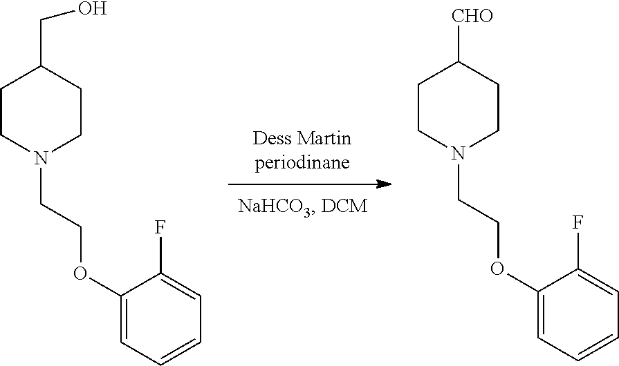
C1CN(CCOC2=CC=CC=C2F)CCC1CO.C1CN(CCOC2=CC=CC=C2F)CCC1[CHO]
